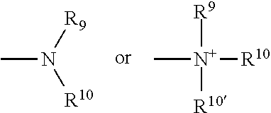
CN([R9])[R10].C[N+]([R9])([R10])[R10]
